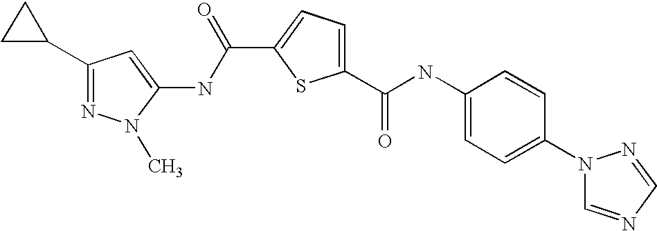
C1(C(NC2=CC=C(N3C=NC=N3)C=C2)=O)=CC=C(C(NC2=CC(C3CC3)=NN2C)=O)S1
